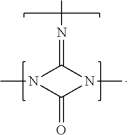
N1(C)C(=O)N(C)C1=NC
